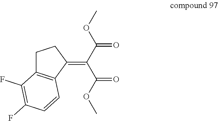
C1C2=C(C(=C(C(OC)=O)C(OC)=O)C1)C=CC(F)=C2F
